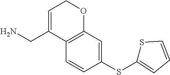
C1=CC(SC2=CC=CS2)=CC2=C1C(CN)=CCO2
